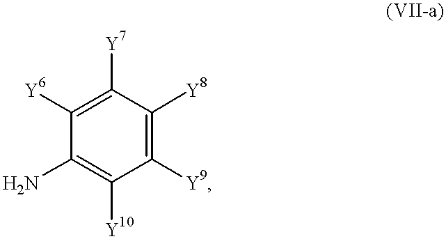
C1([Y9])=C([Y8])C([Y7])=C([Y6])C(N)=C1[Y10]
